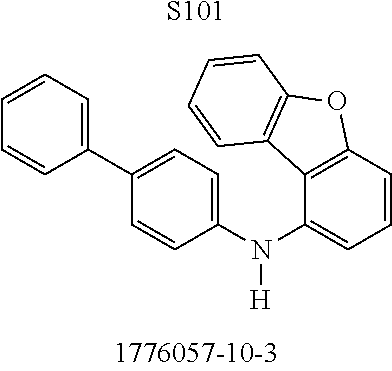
[S101].C1(N(C2=CC=CC3=C2C2=C(O3)C=CC=C2)[H])=CC=C(C2=CC=CC=C2)C=C1
